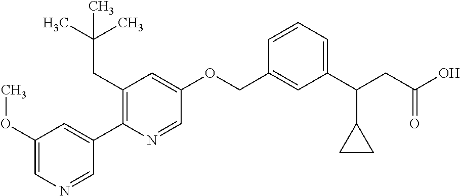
C1(OC)=CN=CC(C2=C(CC(C)(C)C)C=C(OCC3=CC(C(CC(O)=O)C4CC4)=CC=C3)C=N2)=C1
